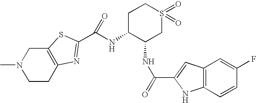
C1CC2=C(CN1C)SC(C(NC1C(NC(=O)C3=CC4=C(C=CC(F)=C4)N3)CS(=O)(=O)CC1)=O)=N2
